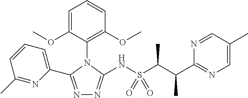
N1=C(C2=CC=CC(C)=N2)N(C2=C(OC)C=CC=C2OC)C(NS(C(C)C(C)C2=NC=C(C)C=N2)(=O)=O)=N1
